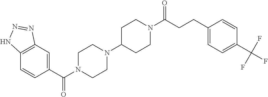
C12=C(C=C(C(N3CCN(C4CCN(C(CCC5=CC=C(C(F)(F)F)C=C5)=O)CC4)CC3)=O)C=C1)N=NN2
